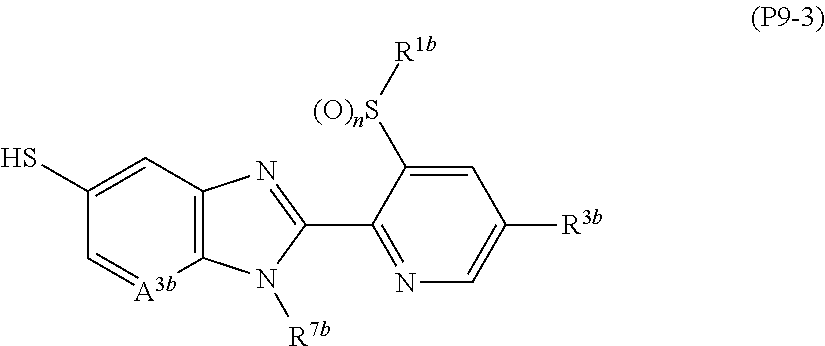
C1(S)=CC2=C([A3b]=C1)N([R7b])C(C1=NC=C([R3b])C=C1[(O)nS][R1b])=N2
